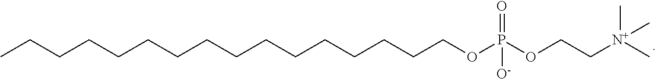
CCCCCCCCCCCCCCCCOP(OCC[N+](C)(C)C)(=O)[O-]
